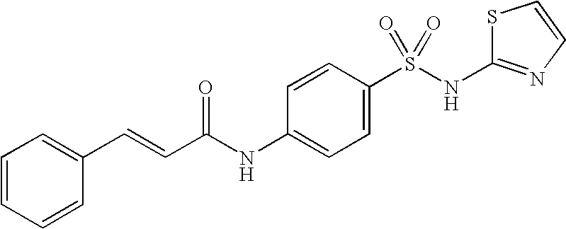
C1=CC=CC(C=CC(NC2=CC=C(S(NC3=NC=CS3)(=O)=O)C=C2)=O)=C1
